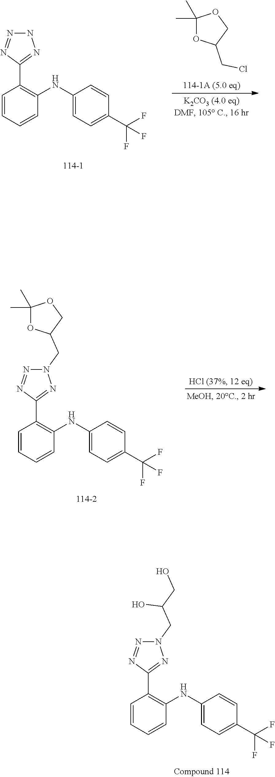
N1N=NC(C2=C(NC3=CC=C(C(F)(F)F)C=C3)C=CC=C2)=N1.C1(C)(C)OC(CCl)CO1.N1(CC2OC(C)(C)OC2)N=NC(C2=C(NC3=CC=C(C(F)(F)F)C=C3)C=CC=C2)=N1.N1(CC(CO)O)N=NC(C2=C(NC3=CC=C(C(F)(F)F)C=C3)C=CC=C2)=N1
